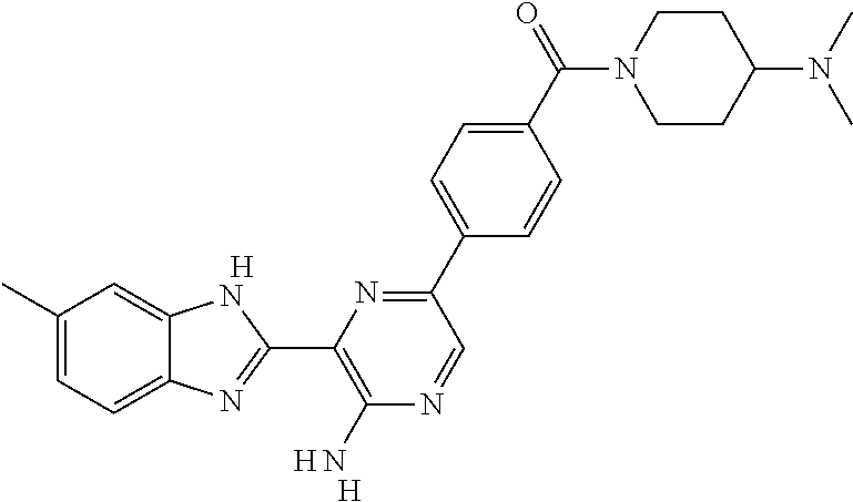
C1(C)=CC=C2C(=C1)NC(C1=C(N)N=CC(C3=CC=C(C(N4CCC(N(C)C)CC4)=O)C=C3)=N1)=N2.[H].[H].[H]
